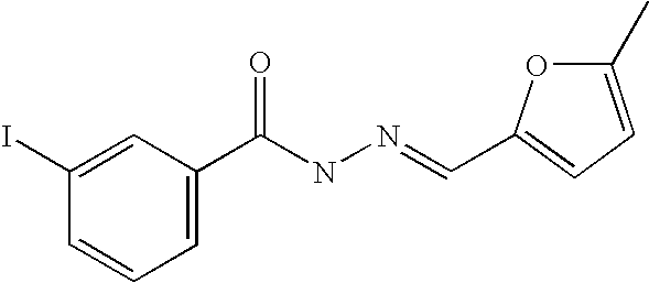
C1=C(C(NN=CC2=CC=C(C)O2)=O)C=C(I)C=C1
